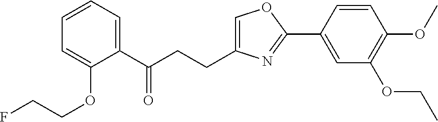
C1=C(CCC(C2=CC=CC=C2OCCF)=O)N=C(C2=CC(OCC)=C(OC)C=C2)O1
